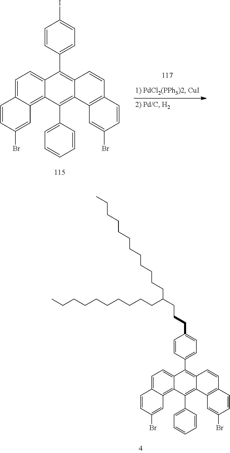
C1=C2C(=C3C(=C1)C(C1=CC=C(CCCC(CCCCCCCCCC)CCCCCCCCCCCC)C=C1)=C1C(=C3C3=CC=CC=C3)C3=C(C=C1)C=CC(Br)=C3)C=C(Br)C=C2.C1=C2C(=C3C(=C1)C(C1=CC=C(I)C=C1)=C1C(=C3C3=CC=CC=C3)C3=C(C=C1)C=CC(Br)=C3)C=C(Br)C=C2
